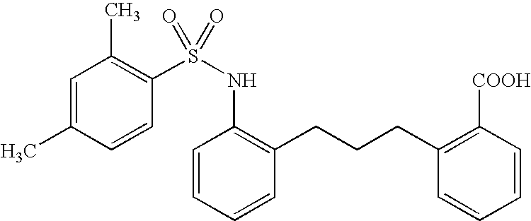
C1=C(C)C=CC(S(=O)(NC2=C(CCCC3=C([COOH])C=CC=C3)C=CC=C2)=O)=C1C
